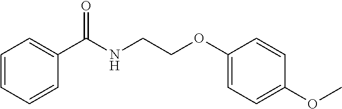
C1(C(NCCOC2=CC=C(OC)C=C2)=O)=CC=CC=C1
